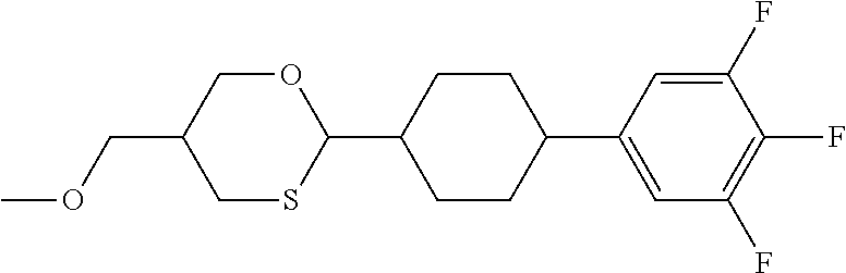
COCC1CSC(C2CCC(C3=CC(F)=C(F)C(F)=C3)CC2)OC1
